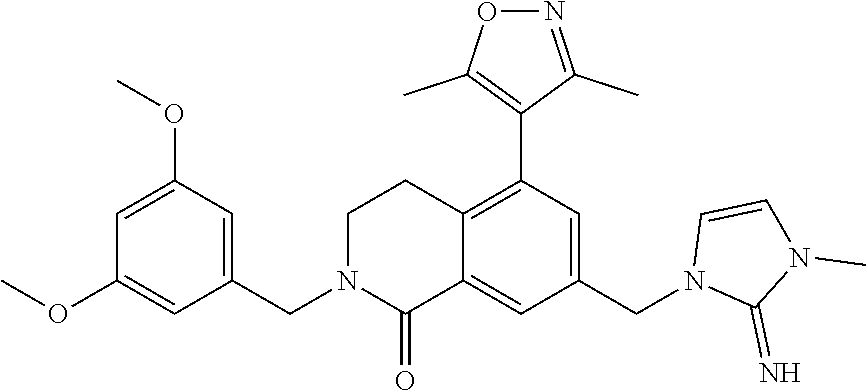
C1=C(OC)C=C(CN2C(=O)C3=CC(CN4C(=N)N(C)C=C4)=CC(C4=C(C)ON=C4C)=C3CC2)C=C1OC
